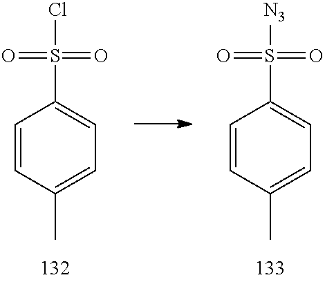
C1=CC(C)=CC=C1S(Cl)(=O)=O.C1=CC(C)=CC=C1S([N3])(=O)=O
